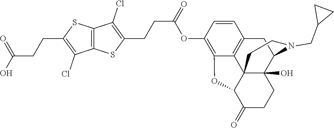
C(CC1=C(Cl)C2=C(S1)C(Cl)=C(CCC(OC1=C3C4=C(C=C1)CC1C5(O)C4(C(C(=O)CC5)O3)CCN1CC1CC1)=O)S2)C(=O)O
